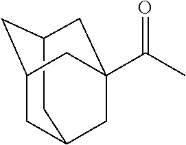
C12CC3CC(C1)CC(C(C)=O)(C3)C2
